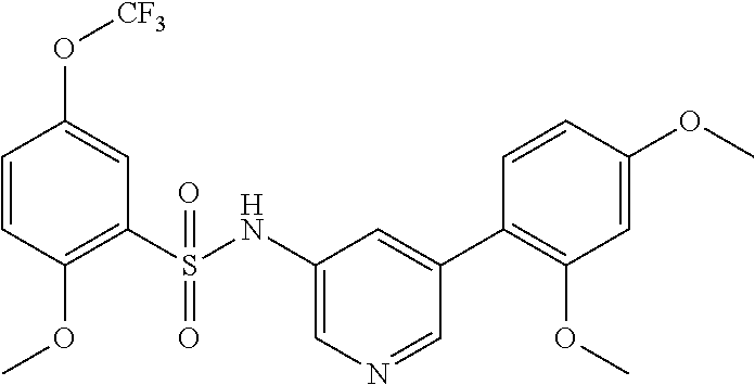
C1(S(NC2=CN=CC(C3=C(OC)C=C(OC)C=C3)=C2)(=O)=O)=C(OC)C=CC(O[CF3])=C1
